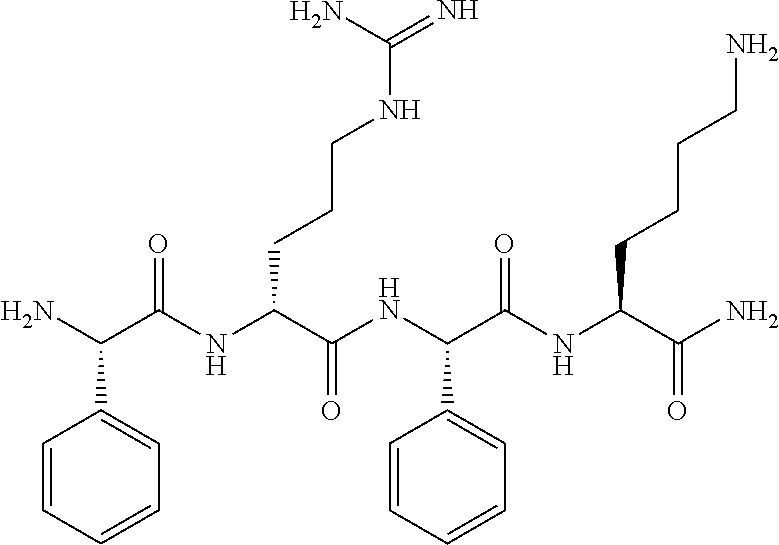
NC(C(NC(C(NC(C(NC(C(N)=O)CCCCN)=O)C1=CC=CC=C1)=O)CCCNC(=N)N)=O)C1=CC=CC=C1
